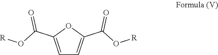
C1=C(C(O[R])=O)OC(C(O[R])=O)=C1
